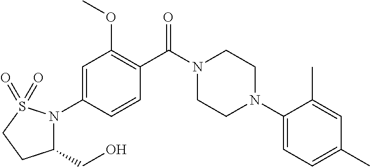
C1=C(N2C(CO)CCS2(=O)=O)C=CC(C(N2CCN(C3=CC=C(C)C=C3C)CC2)=O)=C1OC
